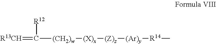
[R13CH]=C([(CH2)w][(X)x][(Z)z][(Ar)y][R14]C)[R12]
